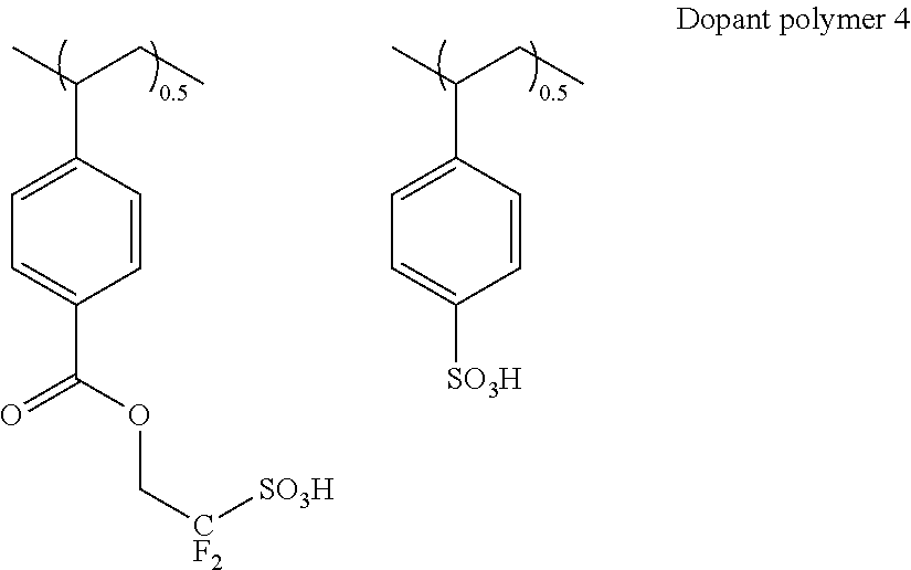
C(C(C1=CC=C([SO3H])C=C1)C)C.C(C(C1=CC=C(C(OC[CF2][SO3H])=O)C=C1)C)C
